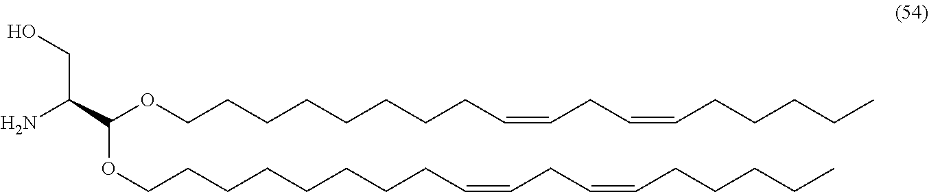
C(OCCCCCCCCC=CCC=CCCCCC)(C(N)CO)OCCCCCCCCC=CCC=CCCCCC
